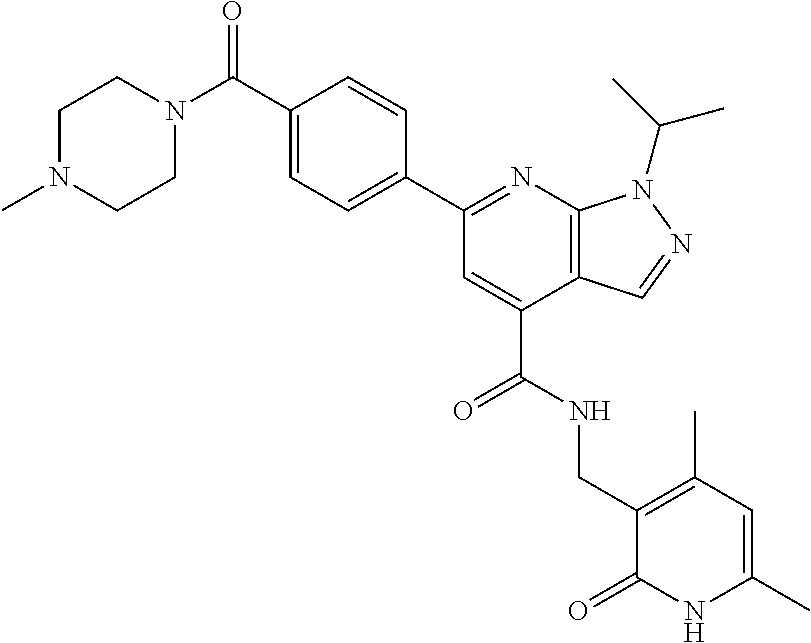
N1(C(C2=CC=C(C3=NC4=C(C(C(=O)NCC5=C(C)C=C(C)NC5=O)=C3)C=NN4C(C)C)C=C2)=O)CCN(C)CC1
